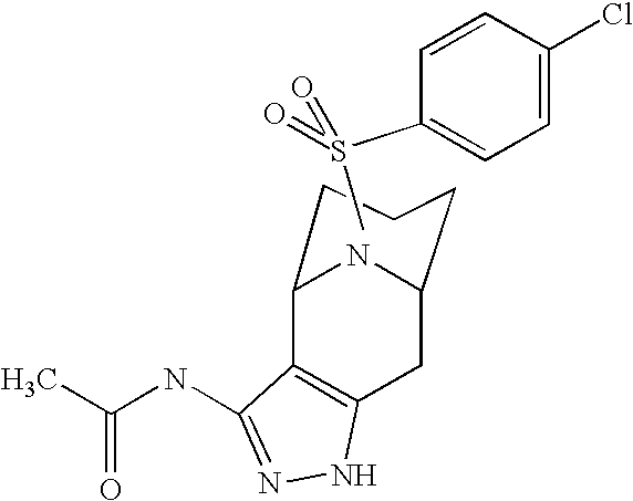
C12C3=C(CC(N1)CCC2)NN=C3NC(C)=O.S(=O)(C1=CC=C(Cl)C=C1)(=O)C
